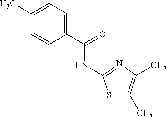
S1C(C)=C(C)N=C1NC(C1=CC=C(C)C=C1)=O
